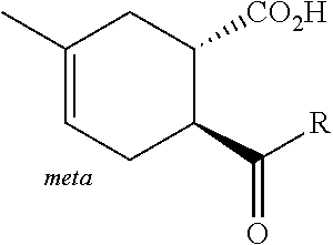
C1(C)=CCC(C([R])=O)C([CO2H])C1
